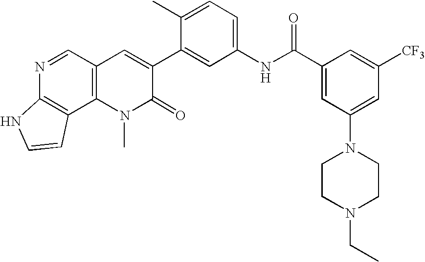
N1=CC2=C(C3=C1NC=C3)N(C)C(=O)C(C1=CC(NC(C3=CC(N4CCN(CC)CC4)=CC([CF3])=C3)=O)=CC=C1C)=C2
